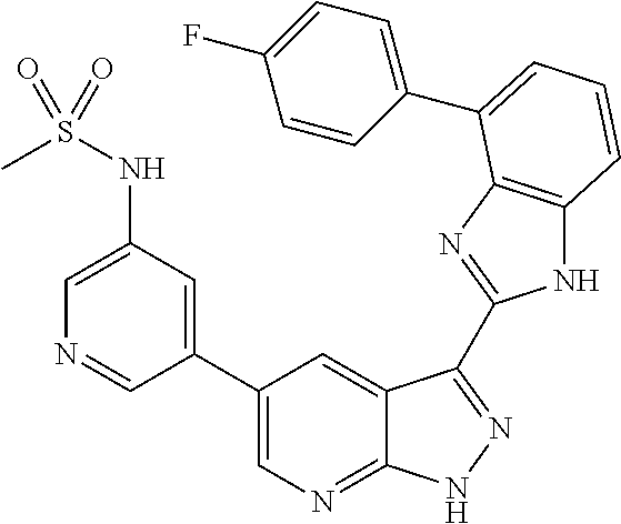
C1(C2=CN=C3C(=C2)C(C2=NC4=C(N2)C=CC=C4C2=CC=C(F)C=C2)=NN3)=CC(NS(C)(=O)=O)=CN=C1
